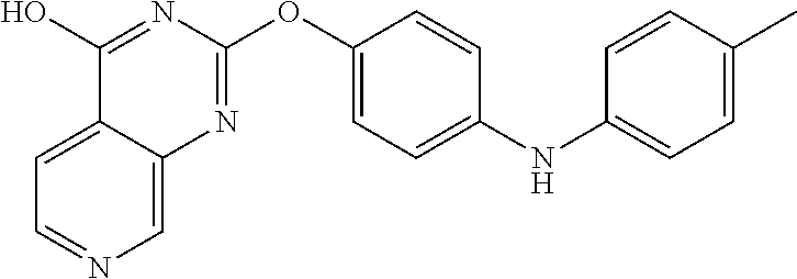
C1=C2C(=CN=C1)N=C(OC1=CC=C(NC3=CC=C(C)C=C3)C=C1)N=C2O
